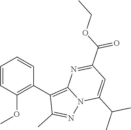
C1=CC(OC)=C(C2=C3N(N=C2C)C(C(C)C)=CC(C(OCC)=O)=N3)C=C1
